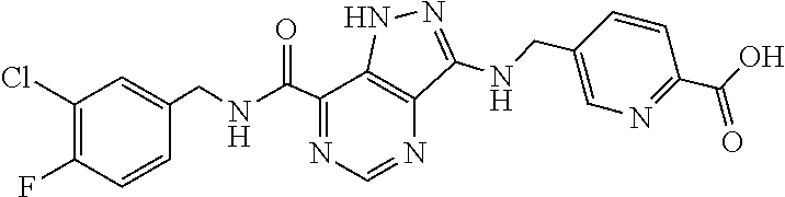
C1(Cl)=C(F)C=CC(CNC(C2=NC=NC3=C2NN=C3NCC2=CN=C(C(O)=O)C=C2)=O)=C1
